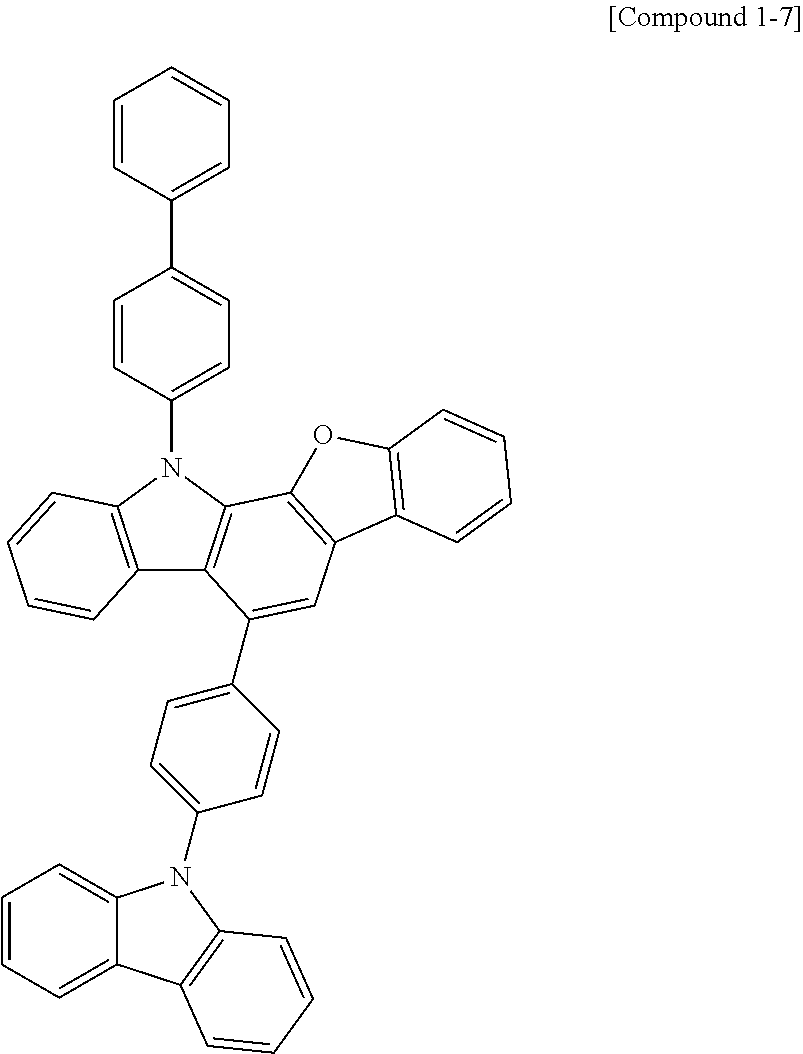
C12=C(N(C3=CC=C(C4=CC=CC=C4)C=C3)C3=C1C(C1=CC=C(N4C5=CC=CC=C5C5=C4C=CC=C5)C=C1)=CC1=C3OC3=C1C=CC=C3)C=CC=C2
